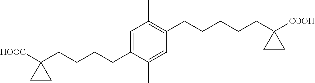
C1=C(CCCCC2([HOOC])CC2)C(C)=CC(CCCCCC2([COOH])CC2)=C1C
